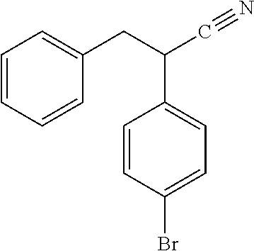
C1=CC=CC(CC(C#N)C2=CC=C(Br)C=C2)=C1
